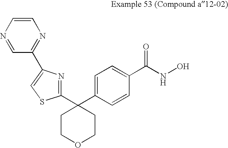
C1(C2(C3=CC=C(C(NO)=O)C=C3)CCOCC2)=NC(C2=NC=CN=C2)=CS1
